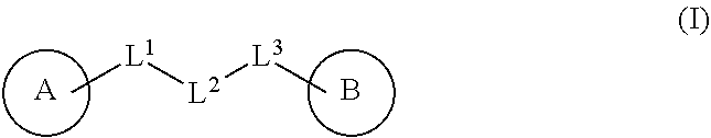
[A].B.[L1](C)[L2][L3]C
